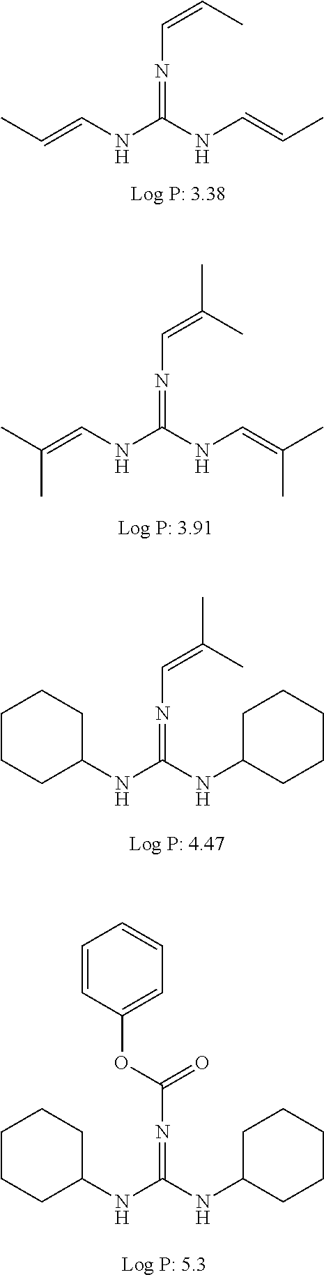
C(NC(NC=CC)=NC=CC)=CC.C(NC(NC=C(C)C)=NC=C(C)C)=C(C)C.C(=C(C)C)N=C(NC1CCCCC1)NC1CCCCC1.O(C(=O)N=C(NC1CCCCC1)NC1CCCCC1)C1=CC=CC=C1
